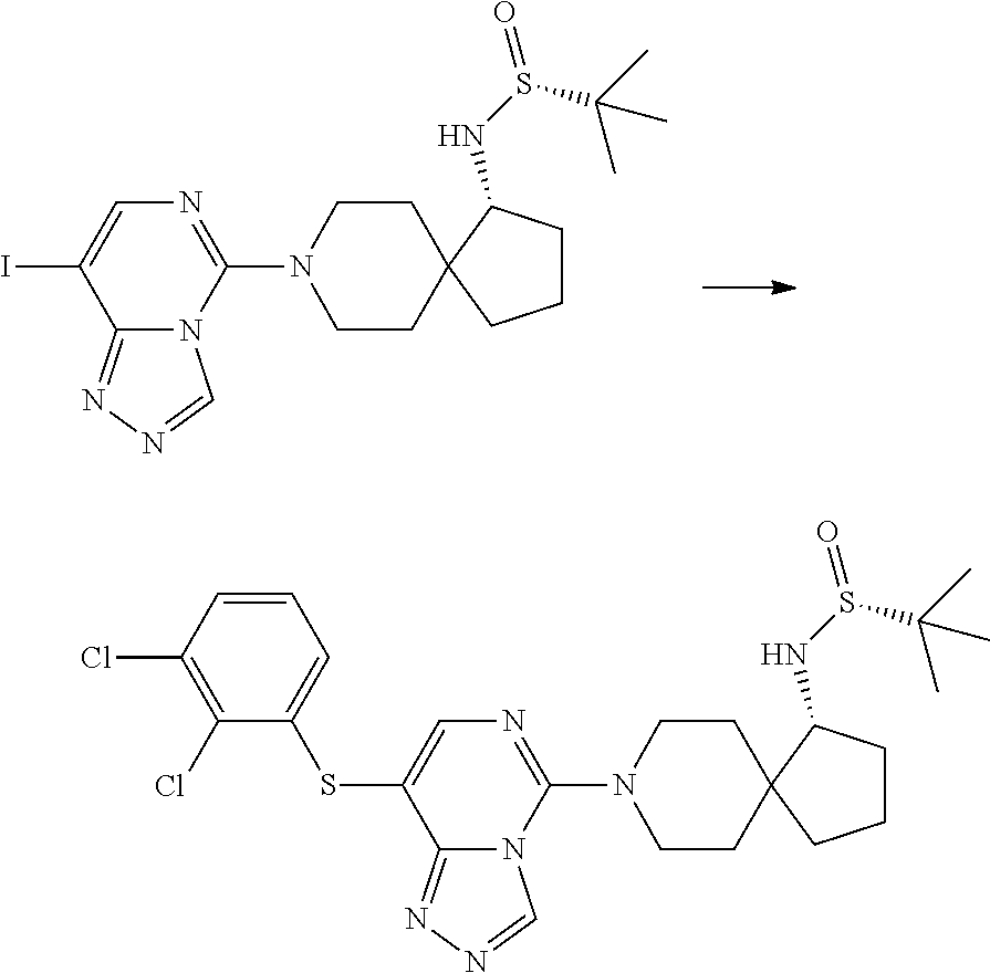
C1=C(I)C2=NN=CN2C(N2CCC3(CC2)CCCC3NS(=O)C(C)(C)C)=N1.C1=C(SC2=CC=CC(Cl)=C2Cl)C2=NN=CN2C(N2CCC3(CC2)CCCC3NS(=O)C(C)(C)C)=N1
